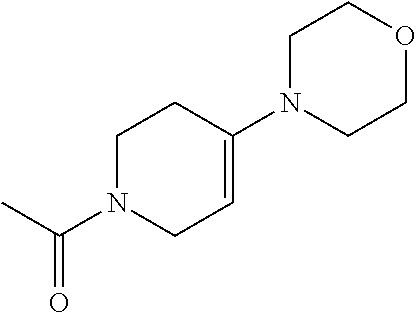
C1N(C(C)=O)CC=C(N2CCOCC2)C1
